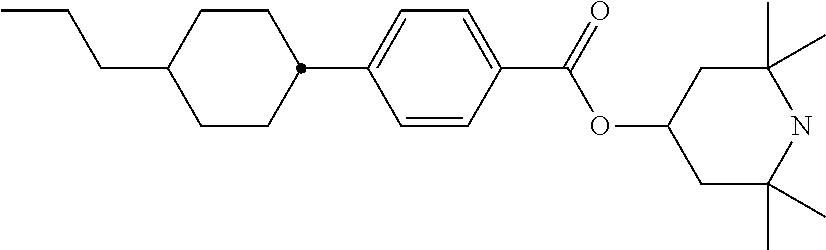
C1=CC(C(=O)OC2CC(C)(C)NC(C)(C)C2)=CC=C1C1CCC(CCC)CC1
